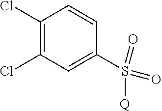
C1(Cl)=C(Cl)C=C(S(=O)(=O)[Q])C=C1
